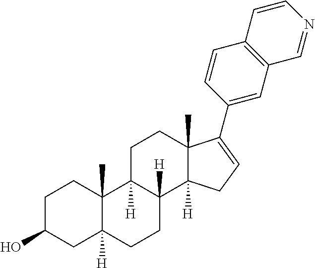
C1C(O)CC2([H])C(C)(C1)C1([H])C([H])(CC2)C2([H])C(C)(CC1)C(C1=CC3=C(C=C1)C=CN=C3)=CC2
